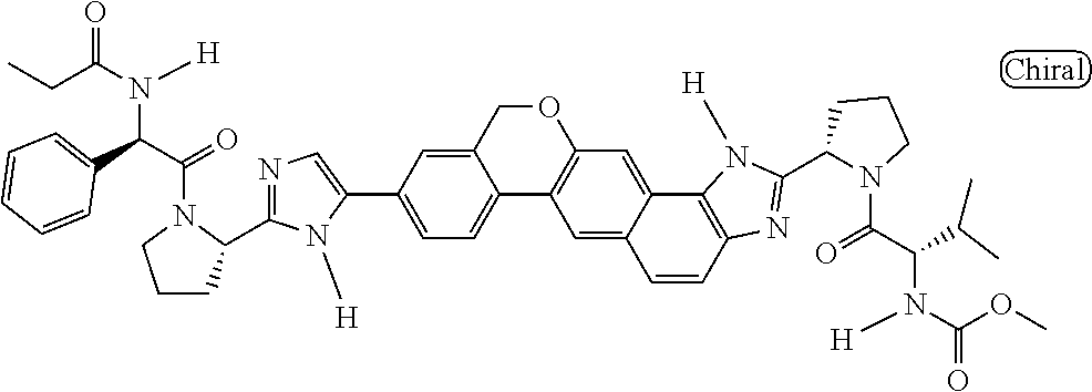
C1=C(C2=CN=C(C3N(C(=O)C(N([H])C(=O)CC)C4=CC=CC=C4)CCC3)N2[H])C=C2C(=C1)C1=C(OC2)C=C2C(=C1)C=CC1=C2N([H])C(C2N(C(=O)C(N([H])C(=O)OC)C(C)C)CCC2)=N1
